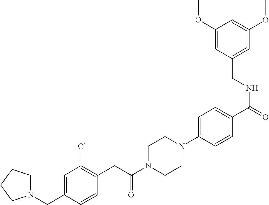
N1(CC2=CC(Cl)=C(CC(N3CCN(C4=CC=C(C(=O)NCC5=CC(OC)=CC(OC)=C5)C=C4)CC3)=O)C=C2)CCCC1
